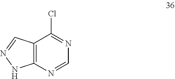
C12=C(N=CN=C1Cl)NN=C2
